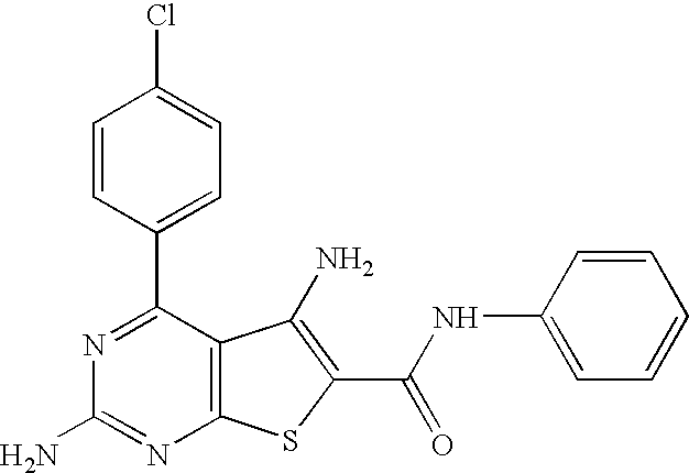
C1=CC(C2=NC(N)=NC3=C2C(N)=C(C(=O)NC2=CC=CC=C2)S3)=CC=C1Cl
